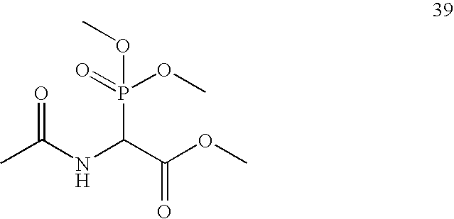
CC(NC(C(OC)=O)P(OC)(OC)=O)=O
